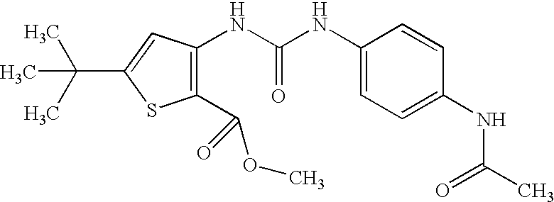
C1(C(OC)=O)=C(NC(NC2=CC=C(NC(C)=O)C=C2)=O)C=C(C(C)(C)C)S1
